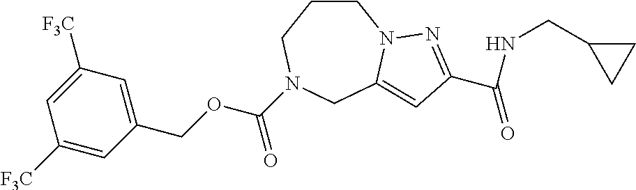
C1CCN(C(OCC2=CC([F3C])=CC([F3C])=C2)=O)CC2=CC(C(=O)NCC3CC3)=NN12
